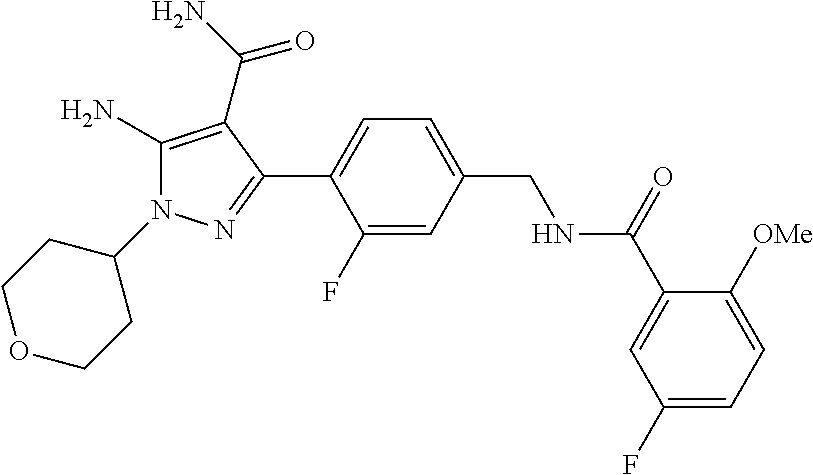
C1(N2C(N)=C(C(N)=O)C(C3=CC=C(CNC(C4=CC(F)=CC=C4[OMe])=O)C=C3F)=N2)CCOCC1
